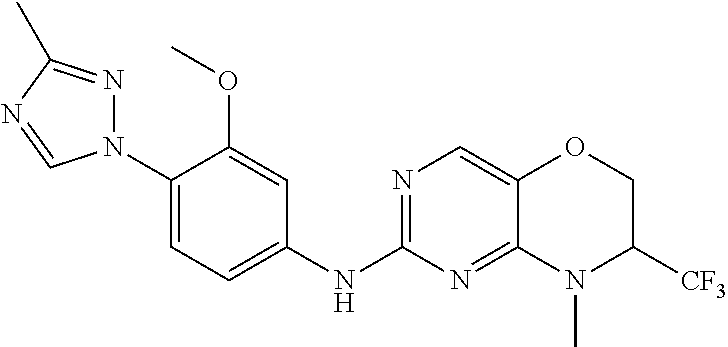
N1(C2=CC=C(NC3=NC=C4C(=N3)N(C)C([CF3])CO4)C=C2OC)N=C(C)N=C1
